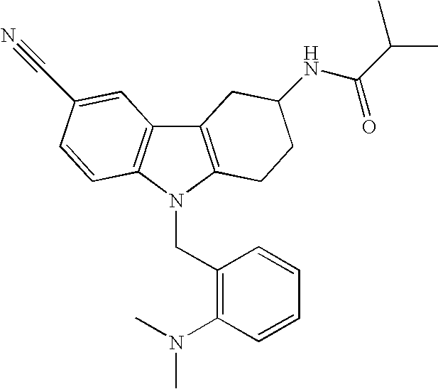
C12=C(N(CC3=C(N(C)C)C=CC=C3)C3=C1C=C(C#N)C=C3)CCC(NC(C(C)C)=O)C2
